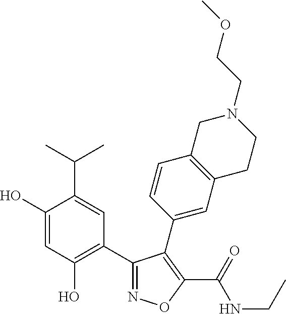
C1(C2=C(O)C=C(O)C(C(C)C)=C2)=NOC(C(=O)NCC)=C1C1=CC2=C(C=C1)CN(CCOC)CC2
